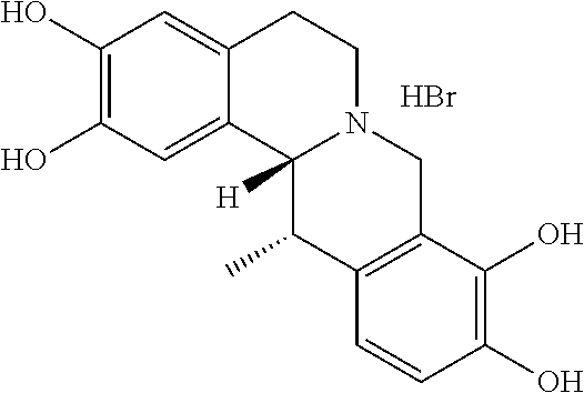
C1(O)=C(O)C=C2C(=C1)C1([H])N(CC2)CC2=C(C1C)C=CC(O)=C2O.Br
